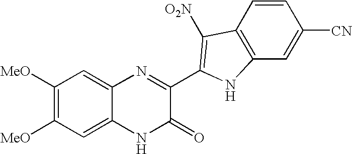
C1=C2C(=CC([MeO])=C1[MeO])N=C(C1=C([O2N])C3=C(C=C([CN])C=C3)N1)C(=O)N2
